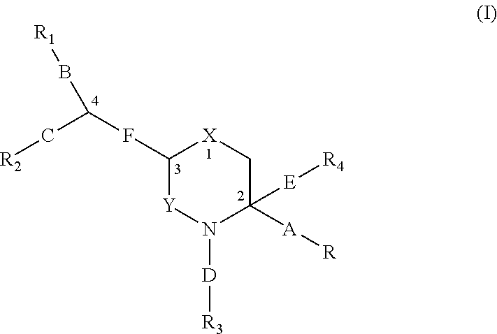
C1(FC(C[R2])B[R1])[Y]N([D][R3])C([A][R])([E][R4])C[X]1
